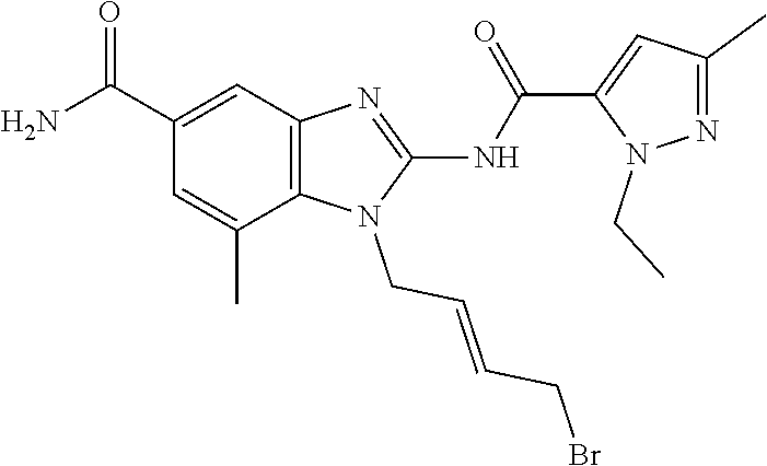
C(C=CCN1C(NC(=O)C2=CC(C)=NN2CC)=NC2=C1C(C)=CC(C(N)=O)=C2)Br
